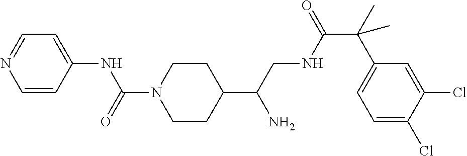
C1(C(CNC(C(C2=CC=C(Cl)C(Cl)=C2)(C)C)=O)N)CCN(C(=O)NC2=CC=NC=C2)CC1
